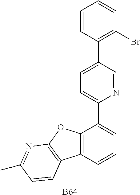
C1=C(C2=C(Br)C=CC=C2)C=NC(C2=CC=CC3=C2OC2=C3C=CC(C)=N2)=C1.[B64]
